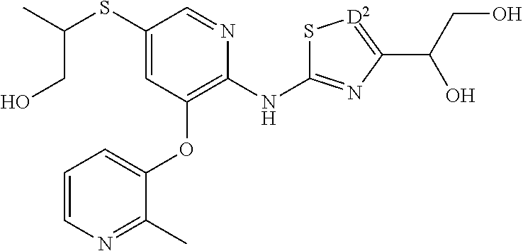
OCC(C)SC1=CC(OC2=CC=CN=C2C)=C(NC2=NC(C(CO)O)=[D2]S2)N=C1
